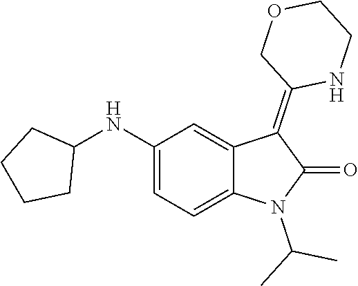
C1(NC2CCCC2)=CC=C2C(=C1)C(=C1NCCOC1)C(=O)N2C(C)C
